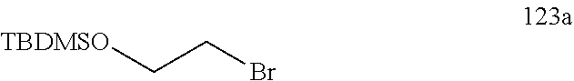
C([TBDMSO])CBr
